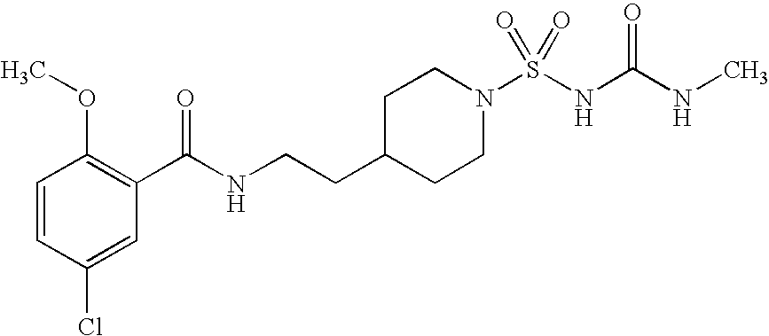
C1=CC(Cl)=CC(C(NCCC2CCN(S(NC(NC)=O)(=O)=O)CC2)=O)=C1OC
